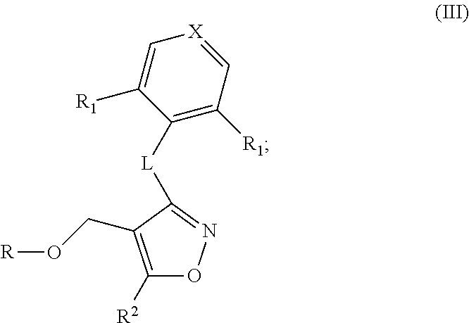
[R]OCC1=C([R2])ON=C1[L]C1=C([R1])C=[X]C=C1[R1]
